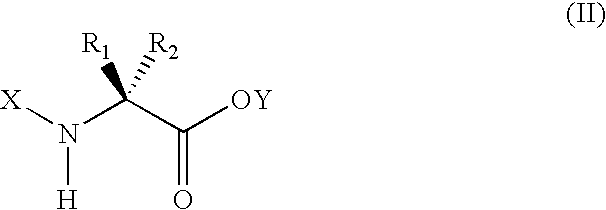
[OY]C(C(N([X])[H])([R1])[R2])=O
